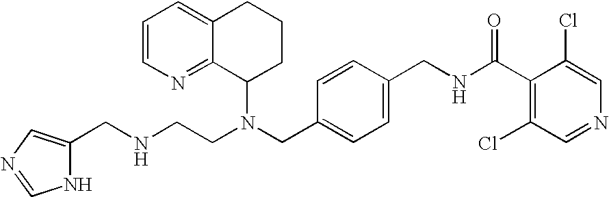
N(CC1=CC=C(CNC(C2=C(Cl)C=NC=C2Cl)=O)C=C1)(C1CCCC2=CC=CN=C12)CCNCC1=CN=CN1
